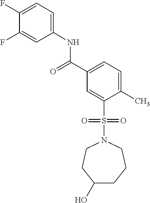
C1(F)=CC=C(NC(C2=CC=C(C)C(S(N3CCC(O)CCC3)(=O)=O)=C2)=O)C=C1F
